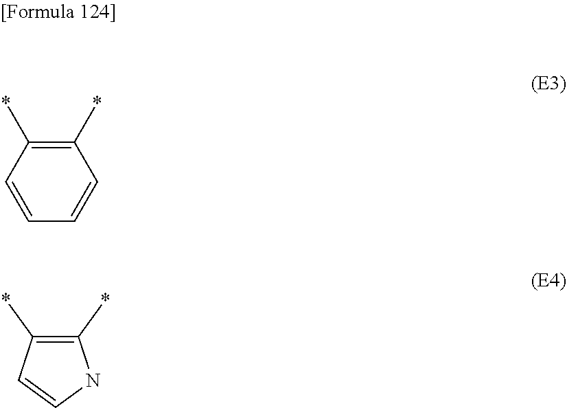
C1(*)=C(*)C=CC=C1.C1(*)=C(*)C=CN1
